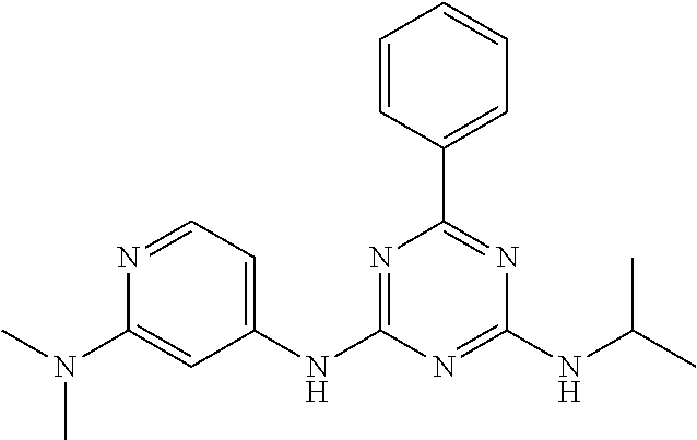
C1(NC2=CC=NC(N(C)C)=C2)=NC(C2=CC=CC=C2)=NC(NC(C)C)=N1
